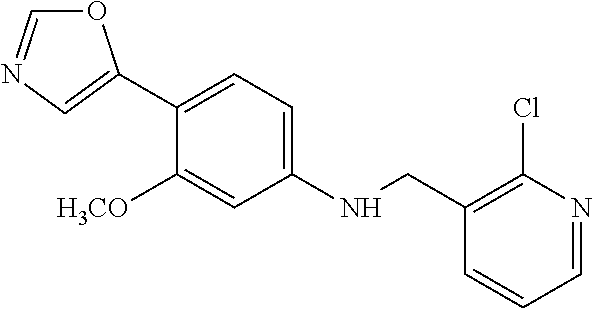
C1(C2=CN=CO2)=CC=C(NCC2=C(Cl)N=CC=C2)C=C1[H3CO]
